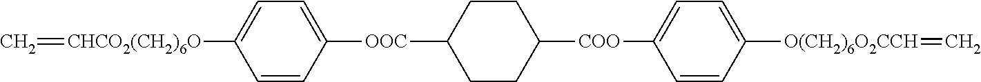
C1=CC([OOC]C2CCC([COO]C3=CC=C([O(CH2)6O2CCH]=C)C=C3)CC2)=CC=C1[CHCO2(CH2)6O]=C
